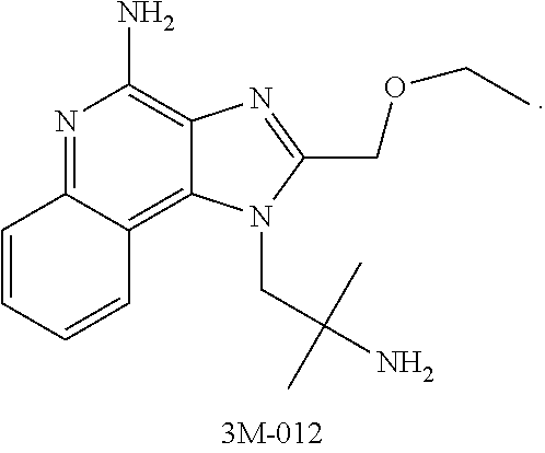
N1=C2C(=C3C(=C1N)N=C(COCC)N3CC(N)(C)C)C=CC=C2
